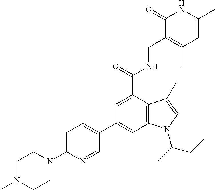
C1=C(C)NC(=O)C(CNC(C2=CC(C3=CC=C(N4CCN(C)CC4)N=C3)=CC3=C2C(C)=CN3C(C)CC)=O)=C1C
